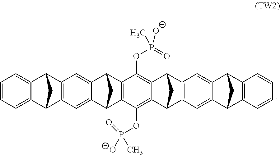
C1=CC=C2C(=C1)C1CC2C2=C1C=C1C(=C2)C2CC1C1=C2C(OP(=O)(C)[O-])=C2C(=C1OP(=O)([O-])C)C1CC2C2=C1C=C1C(=C2)C2C3=C(C1C2)C=CC=C3
